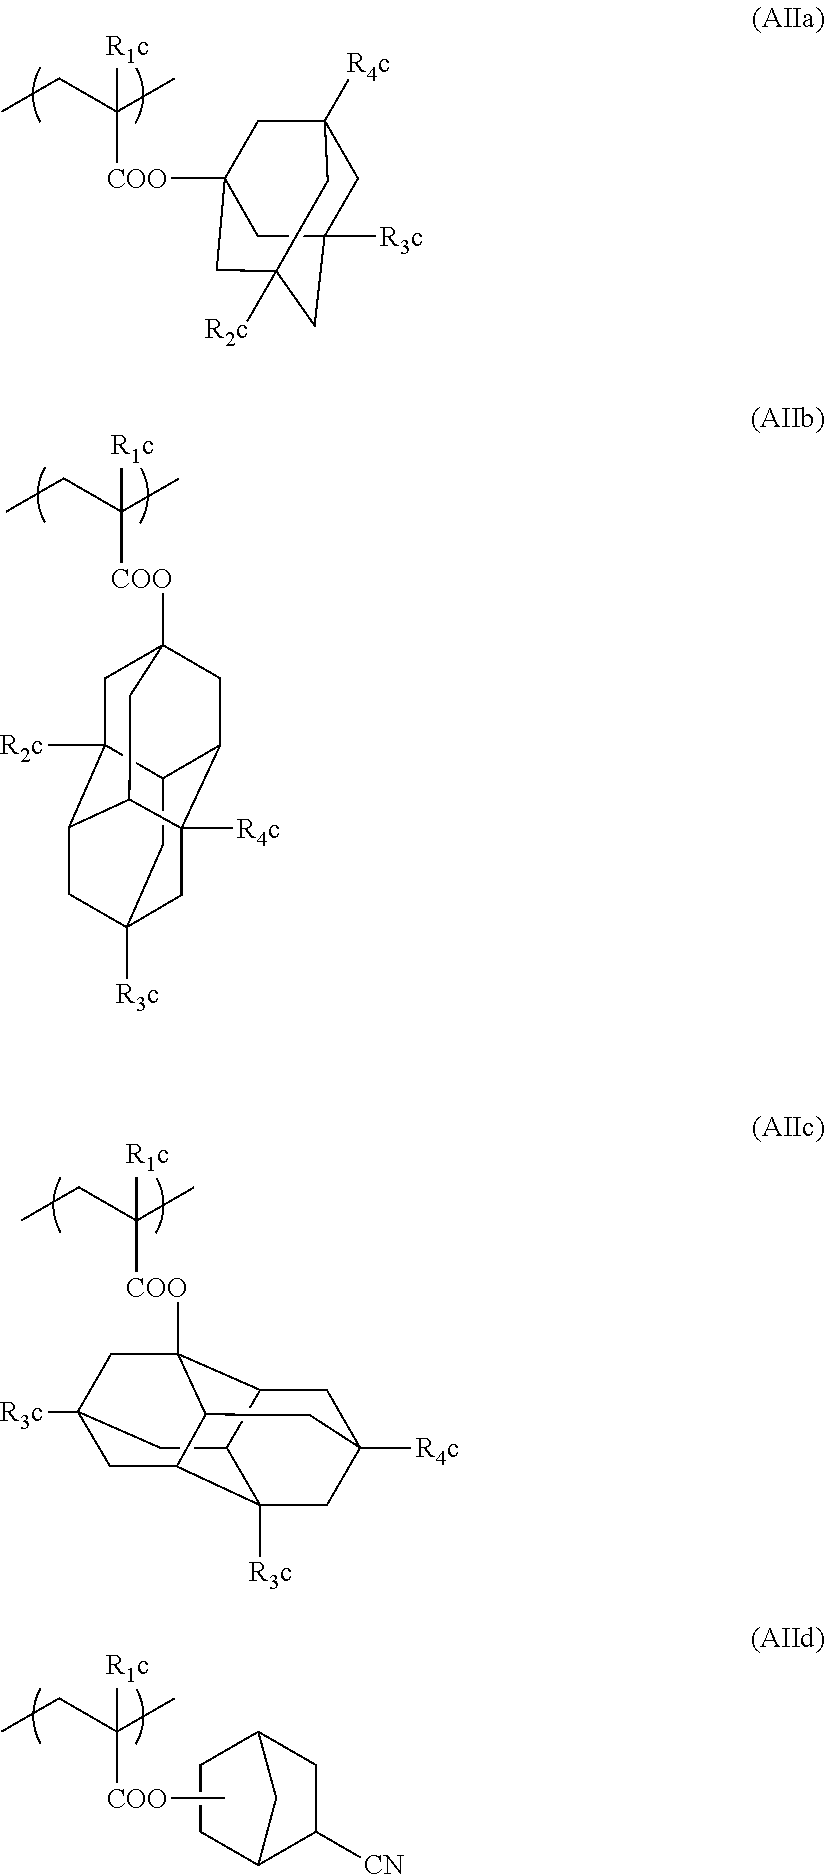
C12CC3([R3c])CC4C1([R2c])CC1([COO]C(CC)(C)[R1c])CC2C([R4c])(C4C1)C3.C12CC3([R3c])CC4([COO]C(CC)(C)[R1c])C1CC1([R4c])CC2([R3c])C(C4C1)C3.C12C([CN])CC(C1)CC2.C[COO]C(CC)(C)[R1c].[R2c]C12CC3([R3c])CC([R4c])(CC([COO]C(CC)(C)[R1c])(C1)C3)C2
